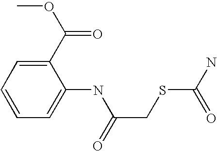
C1=C(NC(CSC(N)=O)=O)C(C(=O)OC)=CC=C1
